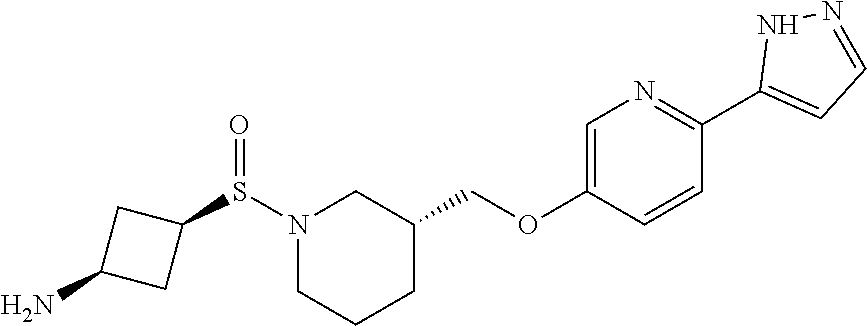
C1=C(OCC2CCCN(S(C3CC(N)C3)=O)C2)C=CC(C2=CC=NN2)=N1
